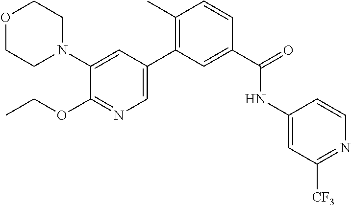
C1(N2CCOCC2)=CC(C2=C(C)C=CC(C(=O)NC3=CC([CF3])=NC=C3)=C2)=CN=C1OCC
